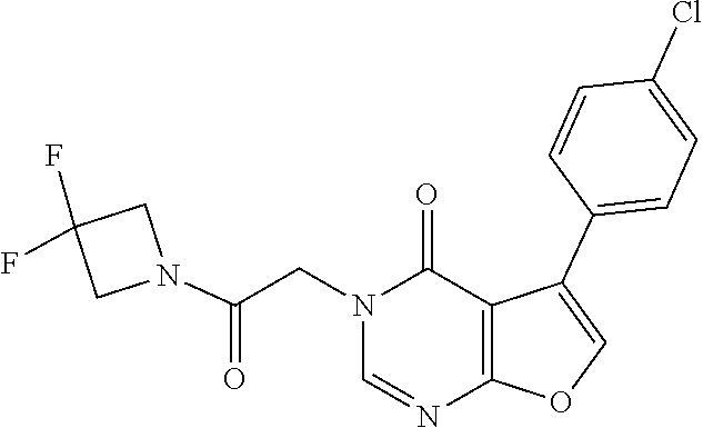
N1=CN(CC(N2CC(F)(F)C2)=O)C(=O)C2=C1OC=C2C1=CC=C(Cl)C=C1
